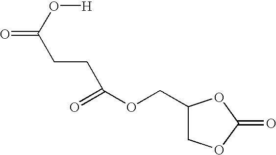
C(OC(=O)CCC(=O)O[H])C1COC(=O)O1
